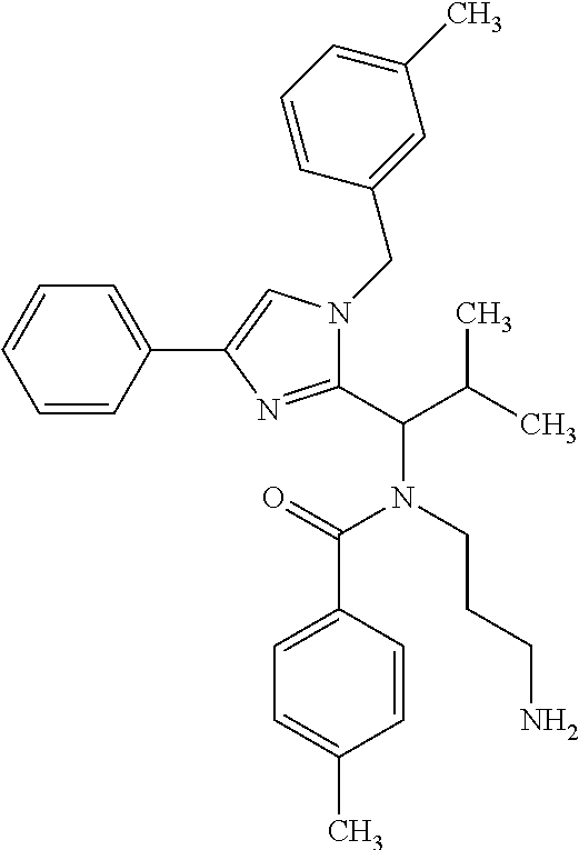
C1=CC(C2=CN(CC3=CC(C)=CC=C3)C(C(C(C)C)N(CCCN)C(=O)C3=CC=C(C)C=C3)=N2)=CC=C1
